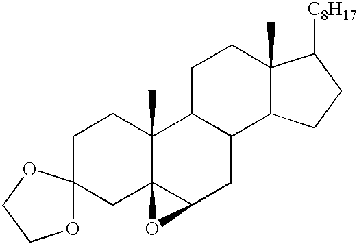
C1CC2(C)C3(CC14OCCO4)C(CC1C2CCC2(C)C1CCC2[C8H17])O3
